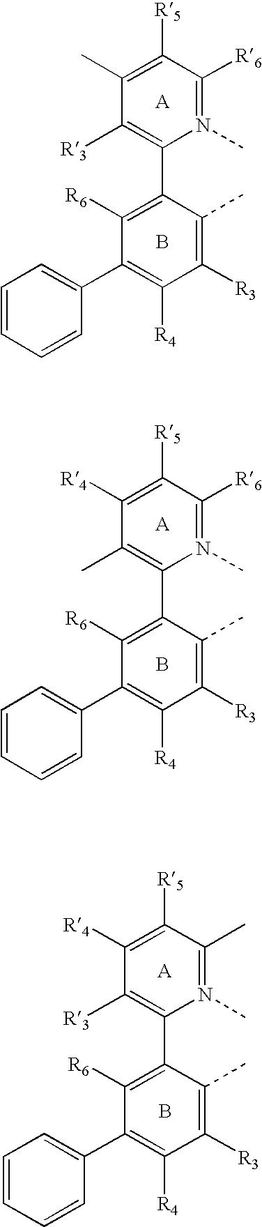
[A].N1(C)=C([R6])C([R5])=C(C)C([R3])=C1C1=C([R6])C(C2=CC=CC=C2)=C([R4])C([R3])=C1C.B.[A].N1(C)=C([R6])C([R5])=C([R4])C(C)=C1C1=C([R6])C(C2=CC=CC=C2)=C([R4])C([R3])=C1C.B.[A].N1(C)=C(C)C([R5])=C([R4])C([R3])=C1C1=C([R6])C(C2=CC=CC=C2)=C([R4])C([R3])=C1C.B
